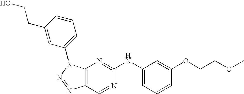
C12=C(N(C3=CC=CC(CCO)=C3)N=N1)N=C(NC1=CC=CC(OCCOC)=C1)N=C2
